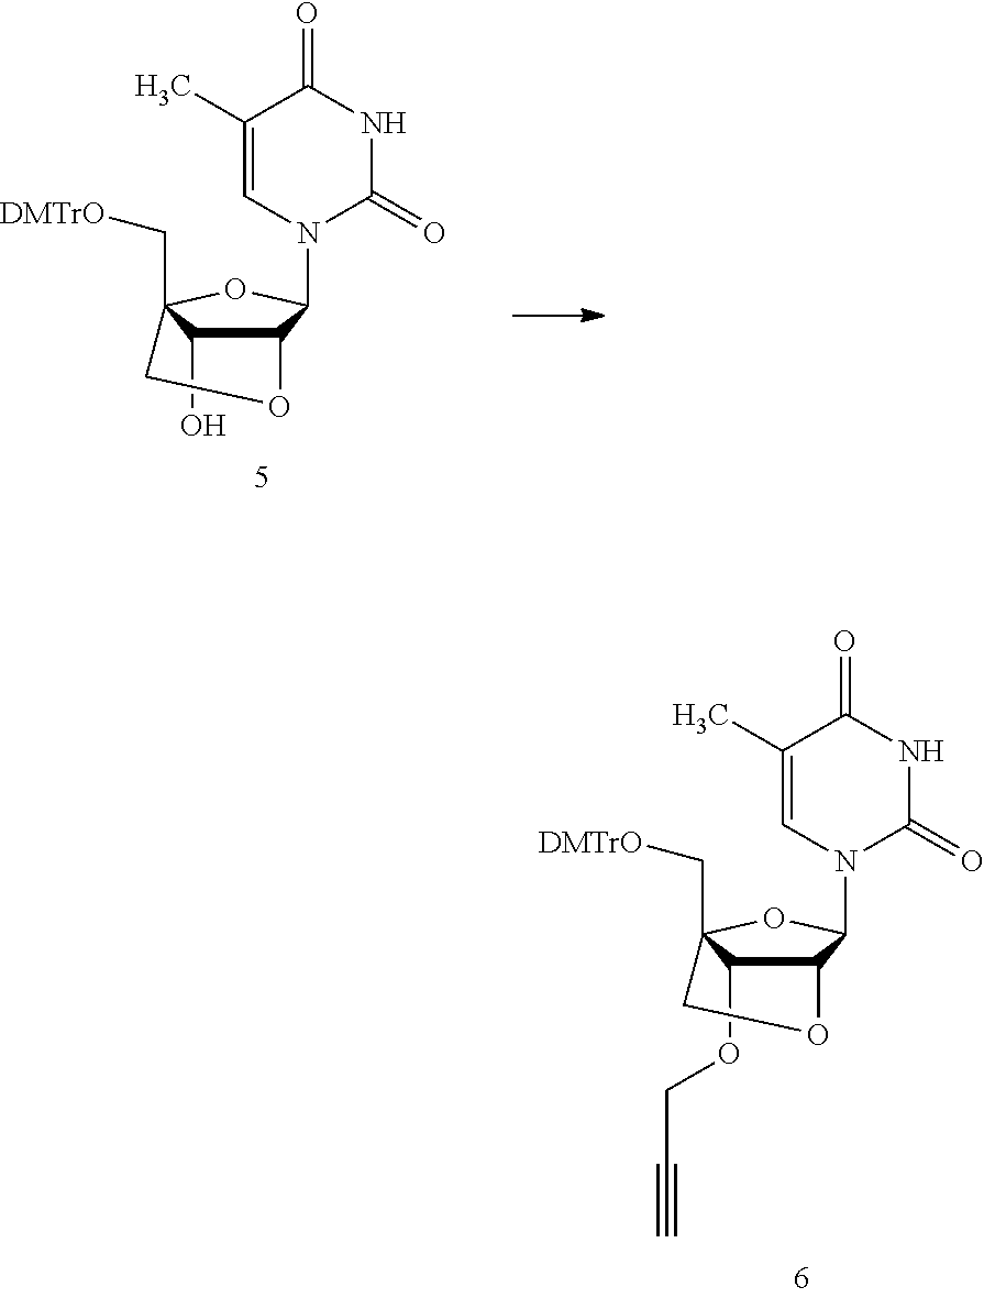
C12C(O)C(C[DMTrO])(OC1N1C(=O)NC(=O)C(C)=C1)CO2.C12C(OCC#C)C(C[DMTrO])(OC1N1C(=O)NC(=O)C(C)=C1)CO2
